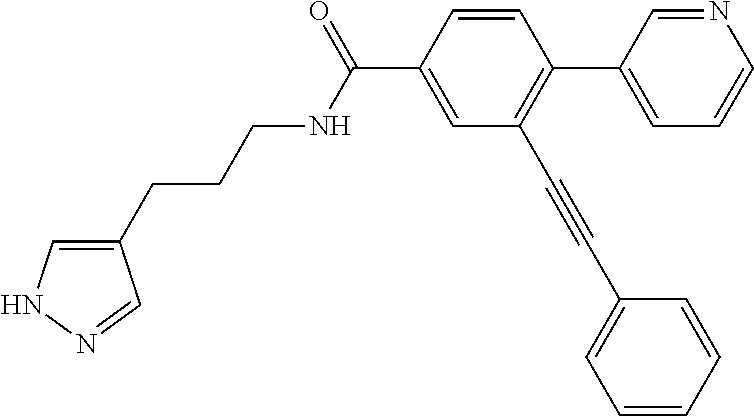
N(C(C1=CC(C#CC2=CC=CC=C2)=C(C2=CC=CN=C2)C=C1)=O)CCCC1=CNN=C1
